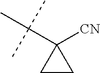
[CN]C1(C(C)(C)C)CC1
